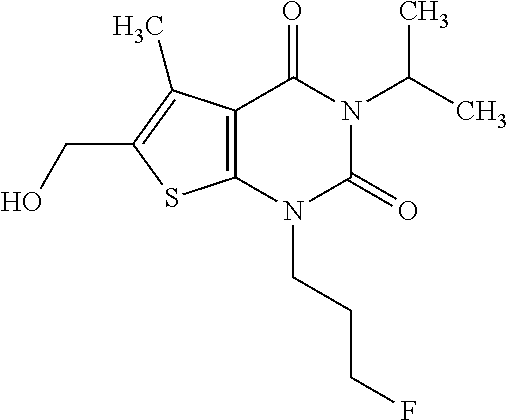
C12=C(N(CCCF)C(=O)N(C(C)C)C1=O)SC(CO)=C2C
